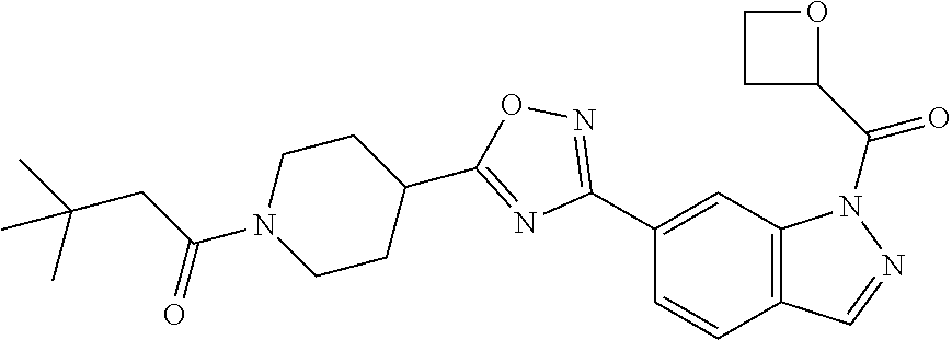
C1(C2=NOC(C3CCN(C(CC(C)(C)C)=O)CC3)=N2)=CC2=C(C=C1)C=NN2C(C1OCC1)=O
